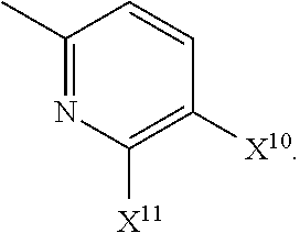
C1(C)=NC([X11])=C([X10])C=C1
